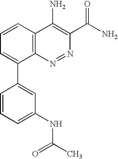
C1=CC2=C(C(C3=CC(NC(C)=O)=CC=C3)=C1)N=NC(C(N)=O)=C2N
